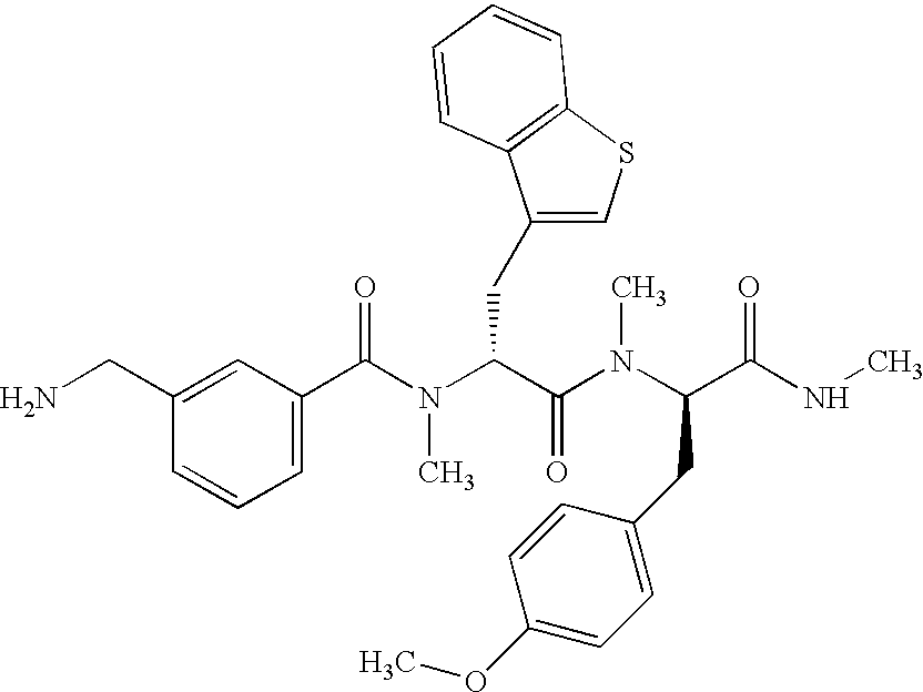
C(C1=CC(C(N(C(C(N(C(C(NC)=O)CC2=CC=C(OC)C=C2)C)=O)CC2=CSC3=C2C=CC=C3)C)=O)=CC=C1)N
